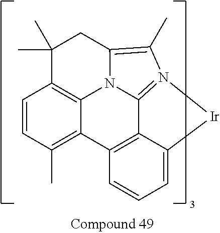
C12=C(C)C=CC3=C1N1C4=N(C(C)=C1CC3(C)C)[Ir]C1=CC=CC2=C41
